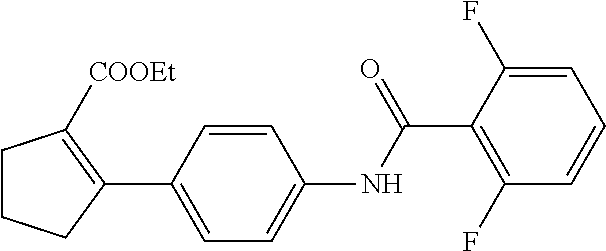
C1=CC(C2=C([COOEt])CCC2)=CC=C1NC(C1=C(F)C=CC=C1F)=O
